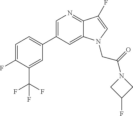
C1=C(C2=CC=C(F)C(C(F)(F)F)=C2)C=C2C(=N1)C(F)=CN2CC(N1CC(F)C1)=O
